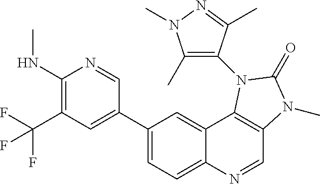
C1(NC)=C(C(F)(F)F)C=C(C2=CC=C3C(=C2)C2=C(C=N3)N(C)C(=O)N2C2=C(C)N(C)N=C2C)C=N1
